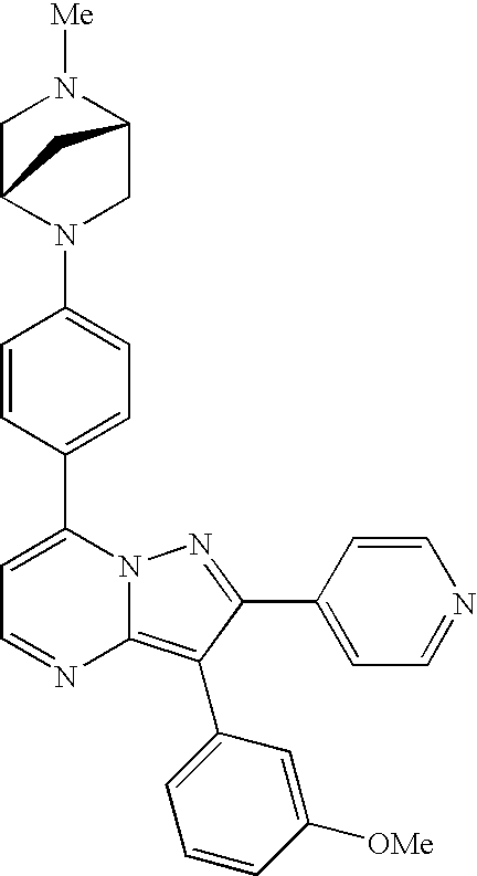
C1=CC(C2=CC=NC3=C(C4=CC=CC([OMe])=C4)C(C4=CC=NC=C4)=NN23)=CC=C1N1CC2N([Me])CC1C2
